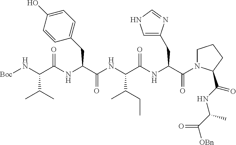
[Boc]NC(C(NC(C(NC(C(NC(C(N1CCCC1C(=O)NC(C)C([OBn])=O)=O)CC1=CNC=N1)=O)C(CC)C)=O)CC1=CC=C(O)C=C1)=O)C(C)C
